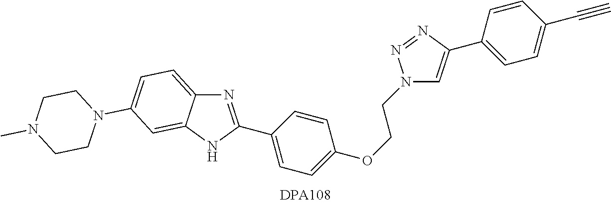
N1=C(C2=CC=C(OCCN3N=NC(C4=CC=C(C#C)C=C4)=C3)C=C2)NC2=CC(N3CCN(C)CC3)=CC=C12
